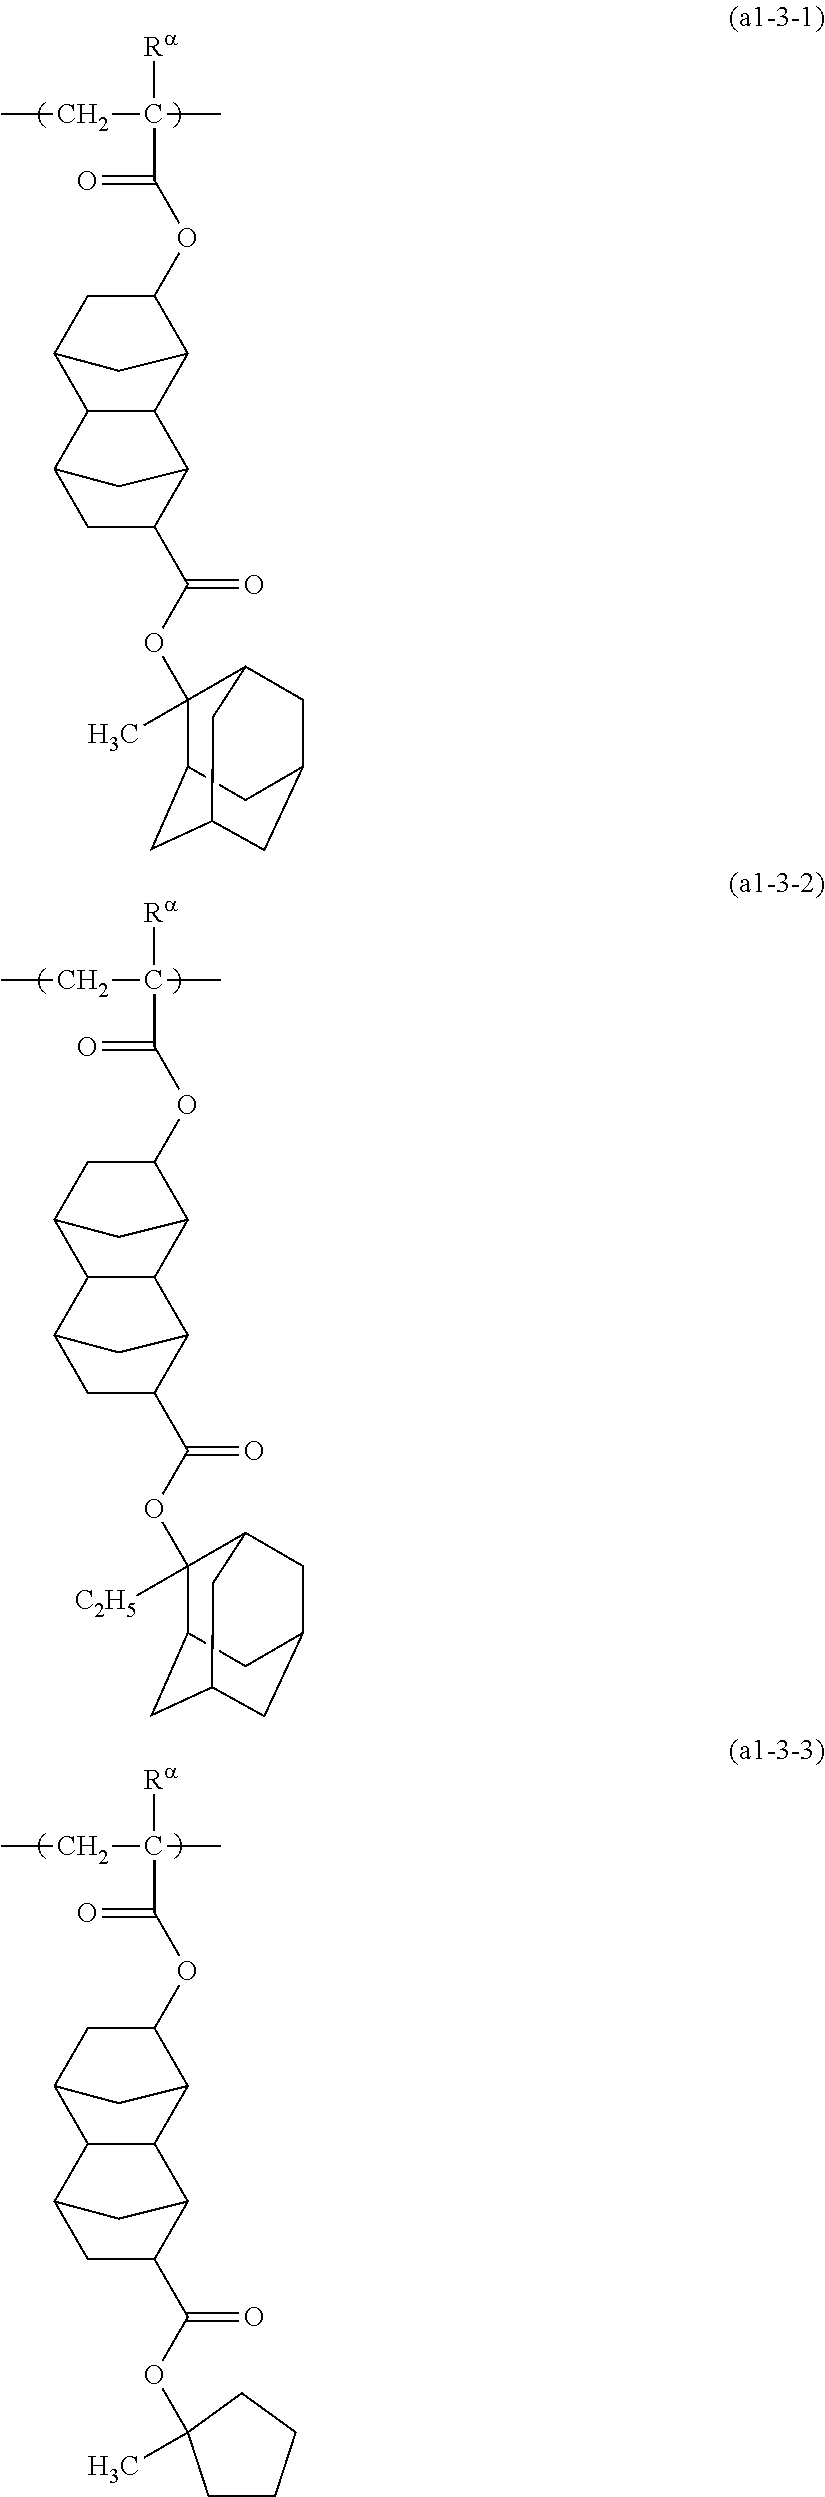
CCC([Ra])(C)C(=O)OC1CC2CC1C1C2C2CC(C(=O)OC3(C)C4CC5CC(CC3C5)C4)C1C2.CCC([Ra])(C)C(=O)OC1CC2CC1C1C2C2CC(C(=O)OC3([C2H5])C4CC5CC(CC3C5)C4)C1C2.CCC([Ra])(C)C(=O)OC1CC2CC1C1C2C2CC(C(=O)OC3(C)CCCC3)C1C2
